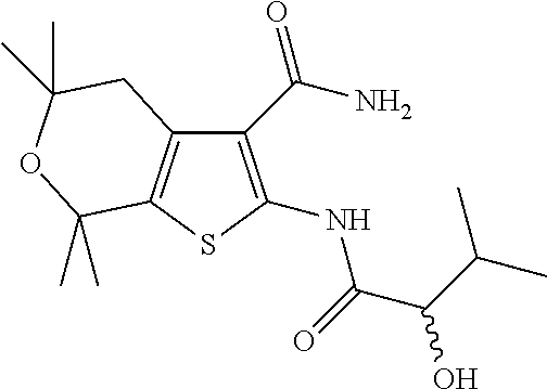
C1(C(N)=O)=C(NC(=O)C(C(C)C)O)SC2=C1CC(C)(C)OC2(C)C
